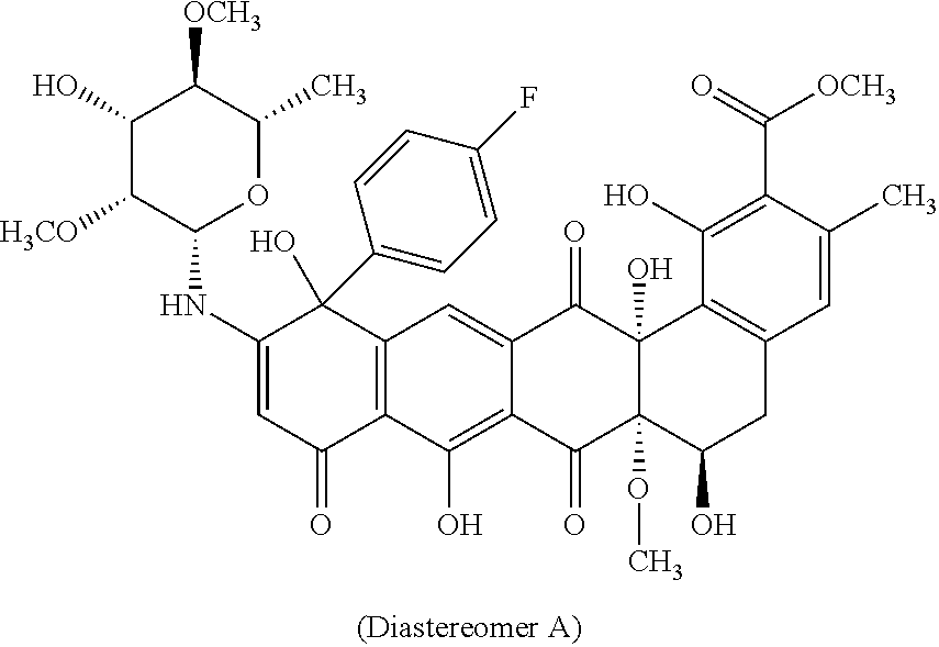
C12=C(C(O)=C3C(=C1)C(=O)C1(O)C(OC)(C3=O)C(O)CC3=C1C(O)=C(C(=O)[OCH3])C(C)=C3)C(=O)C=C(NC1OC(C)C([OCH3])C(O)C1[H3CO])C2(O)C1=CC=C(F)C=C1
